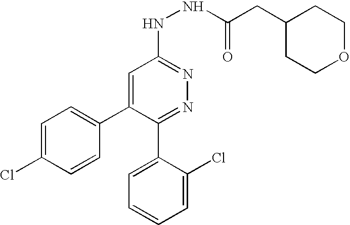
C1=C(Cl)C=CC(C2=CC(NNC(CC3CCOCC3)=O)=NN=C2C2=CC=CC=C2Cl)=C1
